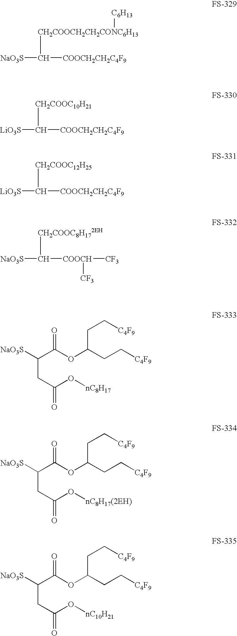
[NaO3S]C([CH2COOCH2CH2CONC6H13][C6H13])[COOCH2CH2C4F9].[LiO3S]C([CH2COOC10H21])[COOCH2CH2C4F9].[LiO3S]C([CH2COOC12H25])[COOCH2CH2C4F9].[NaO3S]C([CH2COOC8H172EH])[COOCH]([CF3])[CF3].C(CC(O[nC8H17])=O)(C(OC(CC[C4F9])CC[C4F9])=O)[NaO3S].C(CC(O[nC8H17(2EH)])=O)(C(OC(CC[C4F9])CC[C4F9])=O)[NaO3S].C(CC(O[nC10H21])=O)(C(OC(CC[C4F9])CC[C4F9])=O)[NaO3S]
